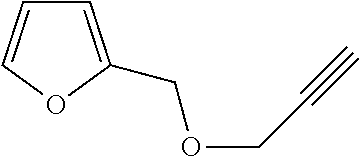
C1=COC(COCC#C)=C1
